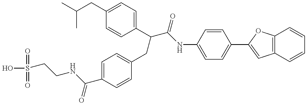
OS(=O)(=O)CCNC(C1=CC=C(CC(C(NC2=CC=C(C3=CC4=C(C=CC=C4)O3)C=C2)=O)C2=CC=C(CC(C)C)C=C2)C=C1)=O
